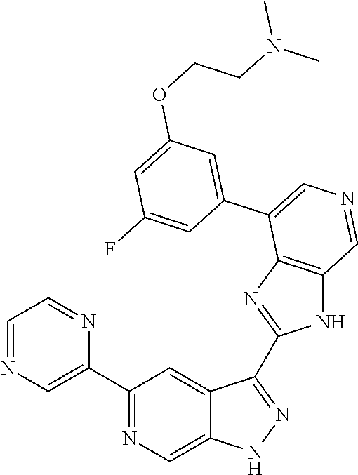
C1(C2=CN=CC=N2)=NC=C2C(=C1)C(C1=NC3=C(N1)C=NC=C3C1=CC(OCCN(C)C)=CC(F)=C1)=NN2
